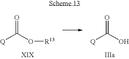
O=C([Q])O[R13].O=C([Q])O
